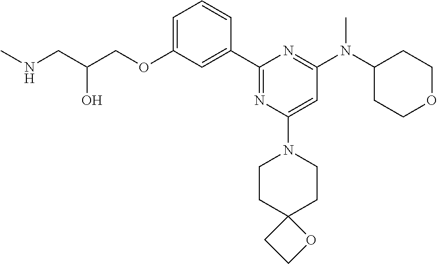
C1=C(OCC(CNC)O)C=C(C2=NC(N3CCC4(CC3)CCO4)=CC(N(C3CCOCC3)C)=N2)C=C1
